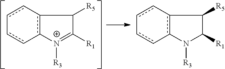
[N+]1([R3])=C([R1])C([R5])c2c1-cc-cc-2.N1([R3])C([R1])C([R5])c2c1-cc-cc-2
